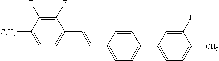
C1(F)=C(F)C([C3H7])=CC=C1C=CC1=CC=C(C2=CC=C(C)C(F)=C2)C=C1
